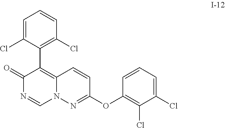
C1(C2=C3N(C=NC2=O)N=C(OC2=C(Cl)C(Cl)=CC=C2)C=C3)=C(Cl)C=CC=C1Cl
